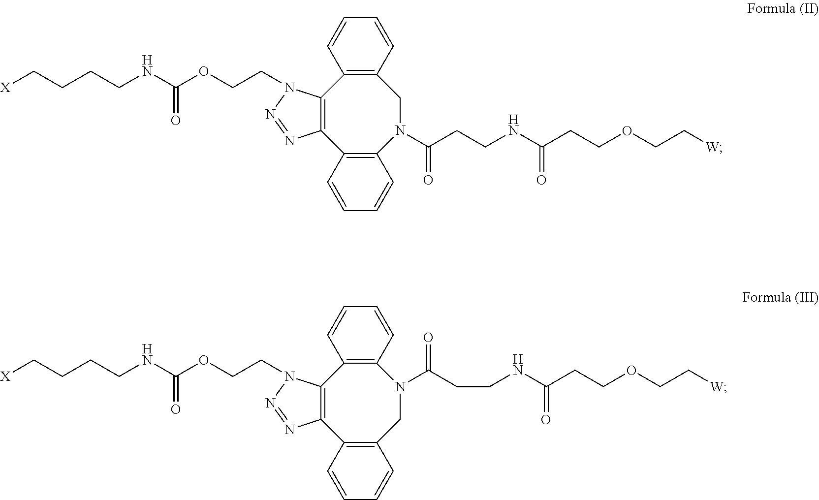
[X]CCCCNC(OCCN1C2=C(C3=C(N(C(CCNC(CCOCC[W])=O)=O)CC4=C2C=CC=C4)C=CC=C3)N=N1)=O.[X]CCCCNC(OCCN1C2=C(C3=C(CN(C(CCNC(CCOCC[W])=O)=O)C4=C2C=CC=C4)C=CC=C3)N=N1)=O
